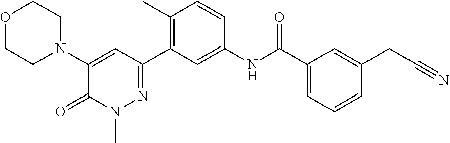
O1CCN(C2=CC(C3=C(C)C=CC(NC(C4=CC=CC(CC#N)=C4)=O)=C3)=NN(C)C2=O)CC1
